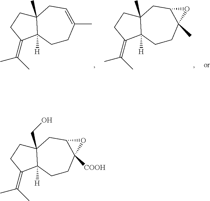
C(C)(=C1C2([H])C(C)(CC1)CC1C(C)(CC2)O1)C.C(C)(=C1C2([H])C(C)(CC1)CC=C(C)CC2)C.C(C)(=C1C2([H])C(CO)(CC1)CC1C([COOH])(CC2)O1)C
